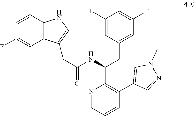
C12=C(NC=C1CC(=O)NC(CC1=CC(F)=CC(F)=C1)C1=C(C3=CN(C)N=C3)C=CC=N1)C=CC(F)=C2
